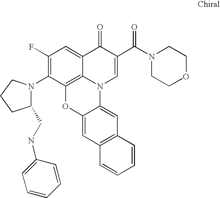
C12=C3C(=CC(F)=C1N1C(CNC4=CC=CC=C4)CCC1)C(=O)C(C(N1CCOCC1)=O)=CN3C1=CC3=C(C=C1O2)C=CC=C3
